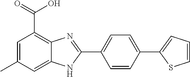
C1=CC(C2=CC=CS2)=CC=C1C1=NC2=C(C(=O)O)C=C(C)C=C2N1
